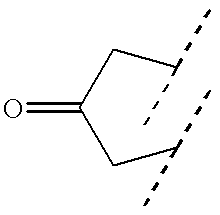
C(CC(C)C)(CC(C)C)=O
